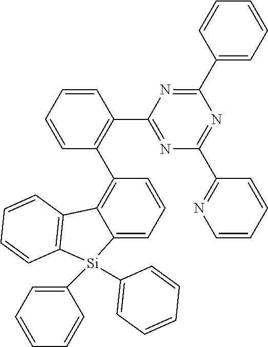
N1=C(C2=C(C3=C4C(=CC=C3)[Si](C3=CC=CC=C3)(C3=CC=CC=C3)C3=C4C=CC=C3)C=CC=C2)N=C(C2=CC=CC=C2)N=C1C1=NC=CC=C1
